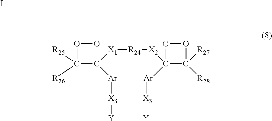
O1OC([X1][R24][X2]C2([Ar][X3][Y])C([R27])([R28])OO2)([Ar][X3][Y])C1([R26])[R25].I
